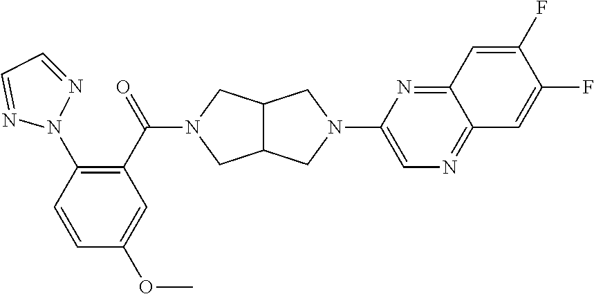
C1(C(=O)N2CC3C(C2)CN(C2=CN=C4C(=N2)C=C(F)C(F)=C4)C3)=C(N2N=CC=N2)C=CC(OC)=C1
